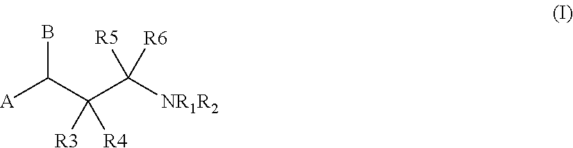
[A]C(C(C([NR1R2])([R6])[R5])([R3])[R4])B
